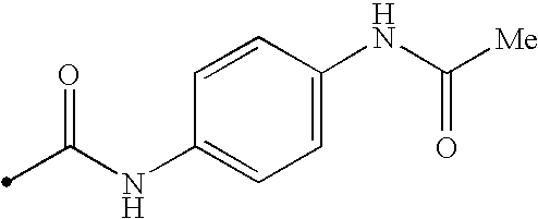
N(C1=CC=C(NC([Me])=O)C=C1)C(=O)C
